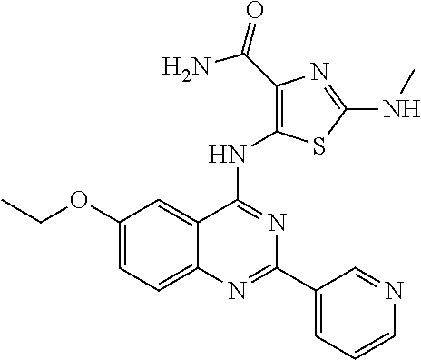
C1(OCC)=CC=C2C(=C1)C(NC1=C(C(N)=O)N=C(NC)S1)=NC(C1=CC=CN=C1)=N2
